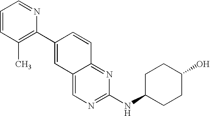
C1=CC(C)=C(C2=CC3=CN=C(NC4CCC(O)CC4)N=C3C=C2)N=C1
